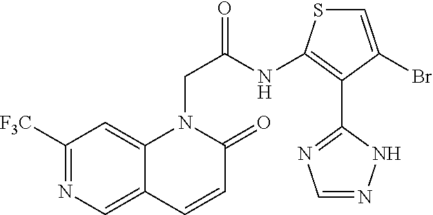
C12=CN=C([F3C])C=C1N(CC(NC1=C(C3=NC=NN3)C(Br)=CS1)=O)C(=O)C=C2
